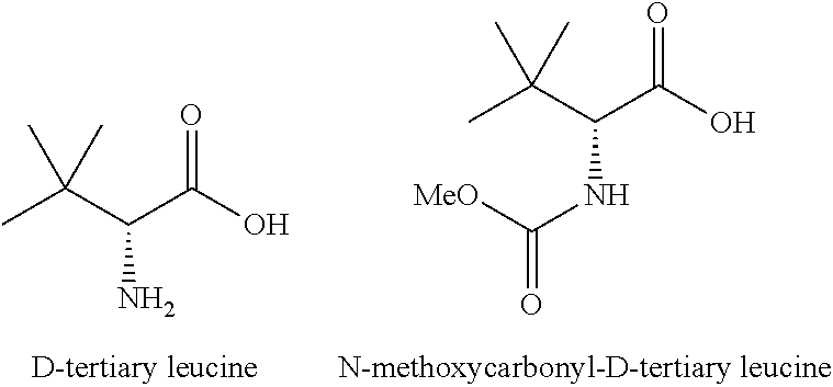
O=C(O)C(C(C)(C)C)N.O=C(O)C(C(C)(C)C)NC(=O)[MeO]
